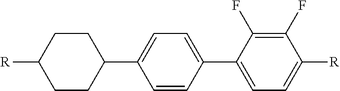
C1(F)=C(F)C(C2=CC=C(C3CCC([R])CC3)C=C2)=CC=C1[R]
